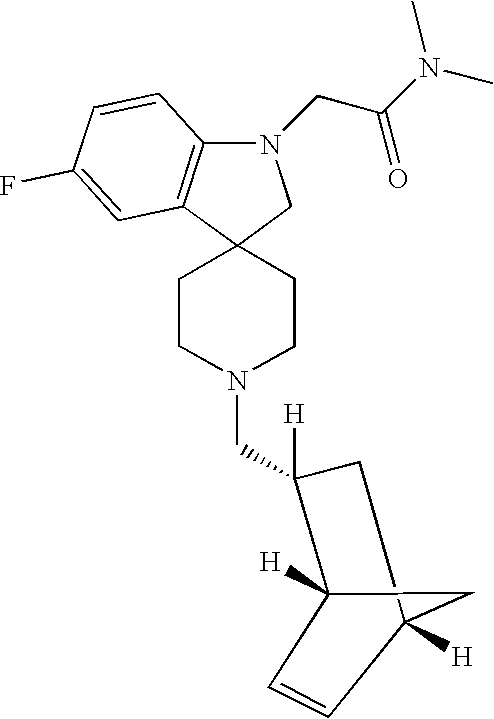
C1CN(CC2([H])CC3([H])CC2([H])C=C3)CCC12CN(CC(N(C)C)=O)C1=C2C=C(F)C=C1
